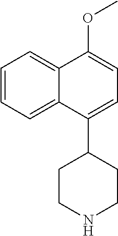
C1=C(C2CCNCC2)C2=CC=CC=C2C(OC)=C1
